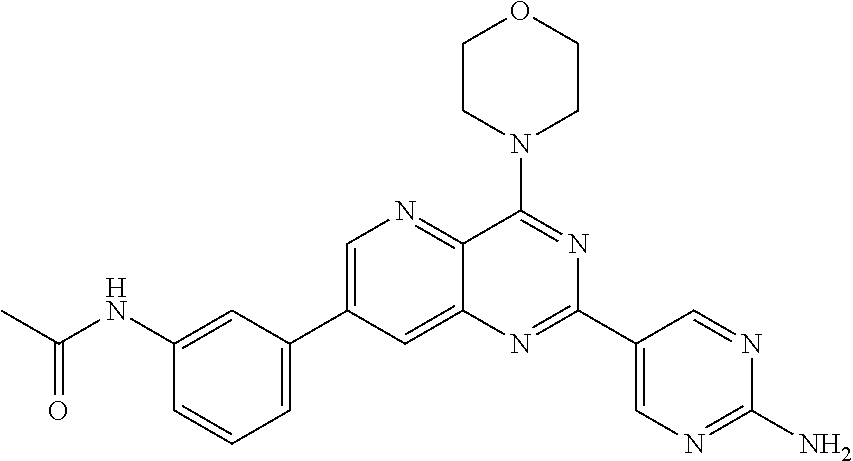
C1(NC(C)=O)=CC(C2=CN=C3C(=C2)N=C(C2=CN=C(N)N=C2)N=C3N2CCOCC2)=CC=C1
